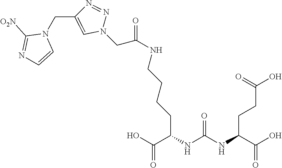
OC(C(NC(NC(C(O)=O)CCC(O)=O)=O)CCCCNC(=O)CN1N=NC(CN2C([O2N])=NC=C2)=C1)=O
